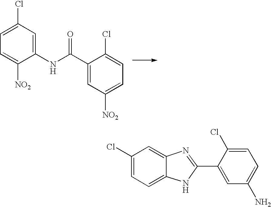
C1(NC(C2=CC([NO2])=CC=C2Cl)=O)=CC(Cl)=CC=C1[NO2].C1(Cl)=CC=C2C(=C1)N=C(C1=CC(N)=CC=C1Cl)N2
